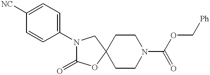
C1=CC(N2C(=O)OC3(CCN(C(=O)OC[Ph])CC3)C2)=CC=C1[NC]
